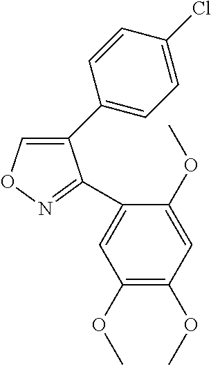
C1(C2=CC=C(Cl)C=C2)=CON=C1C1=CC(OC)=C(OC)C=C1OC
